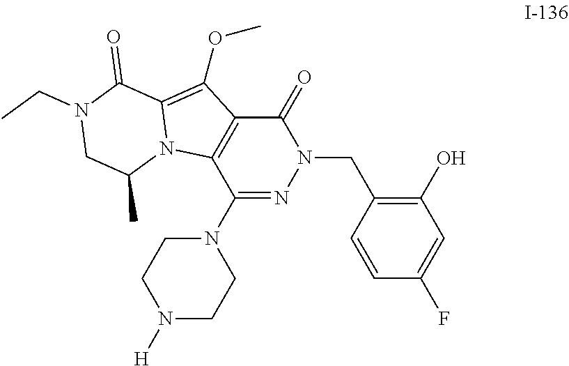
C(N1C(=O)C2=C(C(N3CCN([H])CC3)=N1)N1C(=C2OC)C(=O)N(CC)CC1C)C1=C(O)C=C(F)C=C1
